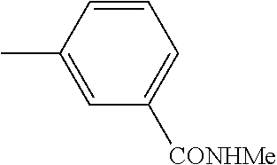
C1=C(C)C=CC=C1[CONHMe]
